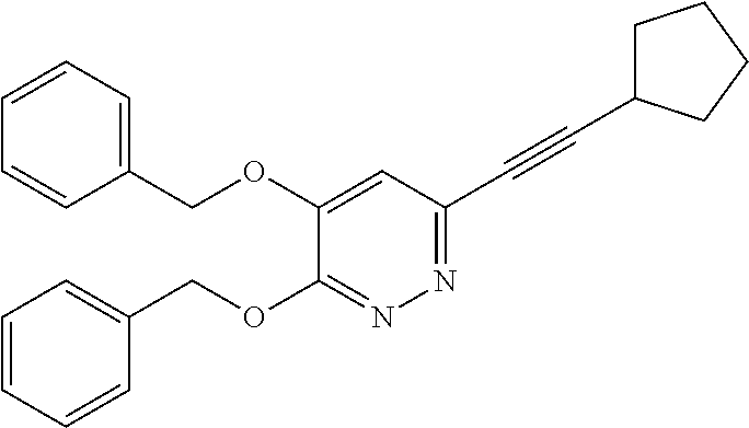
C1(COC2=CC(C#CC3CCCC3)=NN=C2OCC2=CC=CC=C2)=CC=CC=C1
